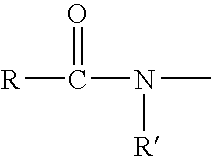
[R]C(=O)N([R])C
